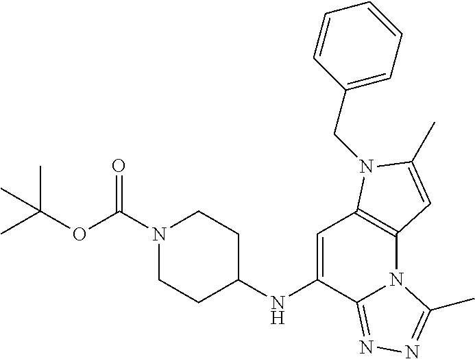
C1=C(NC2CCN(C(OC(C)(C)C)=O)CC2)C2=NN=C(C)N2C2=C1N(CC1=CC=CC=C1)C(C)=C2
